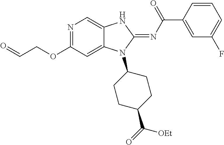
N1=C(OCC=O)C=C2C(=C1)NC(=NC(C1=CC(F)=CC=C1)=O)N2C1CCC(C(=O)[OEt])CC1
